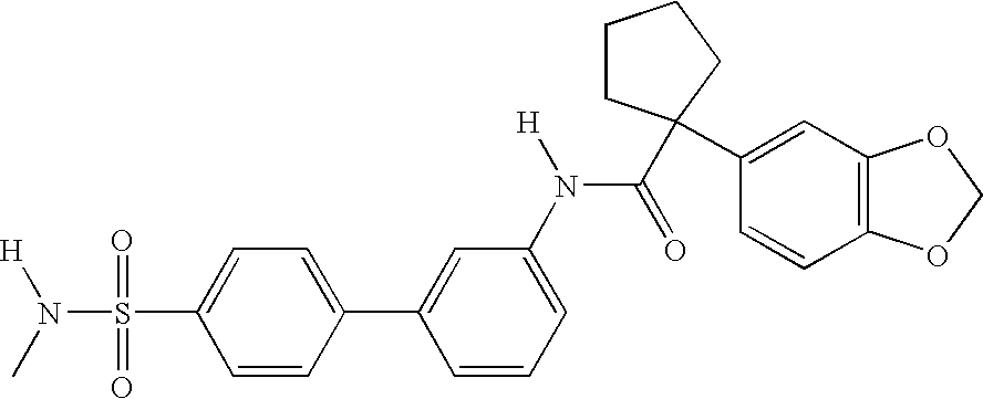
C1=C(S(=O)(=O)N(C)[H])C=CC(C2=CC(N(C(=O)C3(C4=CC5=C(C=C4)OCO5)CCCC3)[H])=CC=C2)=C1
